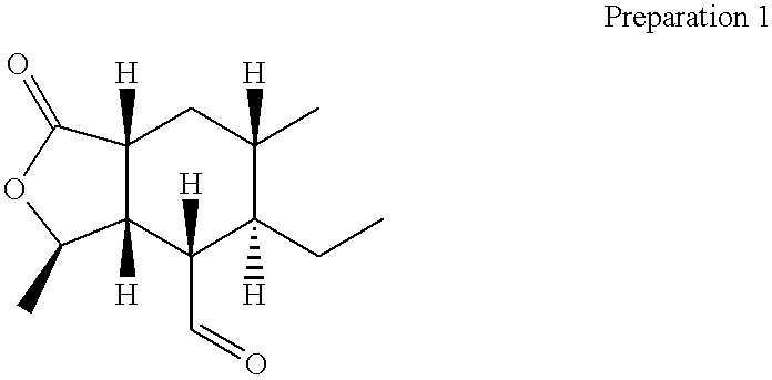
C12([H])C([H])(C(C=O)([H])C([H])(CC)C(C)([H])C1)C(C)OC2=O
